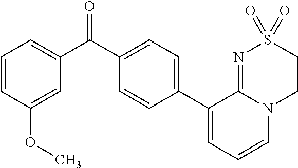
C1(C(C2=CC=CC(OC)=C2)=O)=CC=C(C2=CC=CN3C2=NS(=O)(=O)CC3)C=C1
